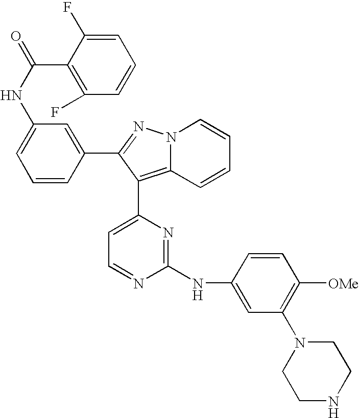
C1=C(F)C(C(NC2=CC=CC(C3=NN4C(=C3C3=CC=NC(NC5=CC(N6CCNCC6)=C([OMe])C=C5)=N3)C=CC=C4)=C2)=O)=C(F)C=C1
